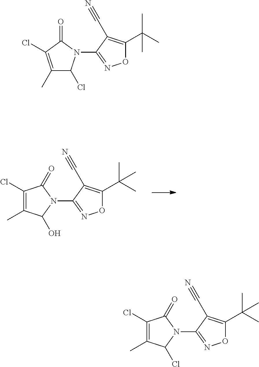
C1(Cl)=C(C)C(O)N(C2=NOC(C(C)(C)C)=C2C#N)C1=O.C1(Cl)=C(C)C(Cl)N(C2=NOC(C(C)(C)C)=C2C#N)C1=O.C1(N2C(Cl)C(C)=C(Cl)C2=O)=NOC(C(C)(C)C)=C1C#N
